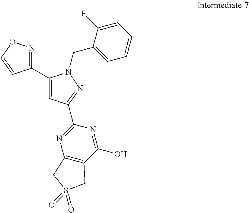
C1(C2=CC(C3=NC4=C(C(O)=N3)CS(=O)(=O)C4)=NN2CC2=CC=CC=C2F)=NOC=C1
